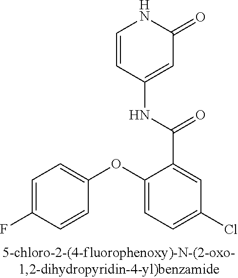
C1=CC(NC(C2=CC(Cl)=CC=C2OC2=CC=C(F)C=C2)=O)=CC(=O)N1
